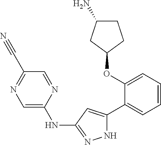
C1(OC2=CC=CC=C2C2=CC(NC3=CN=C(C#N)C=N3)=NN2)CCC(N)C1
